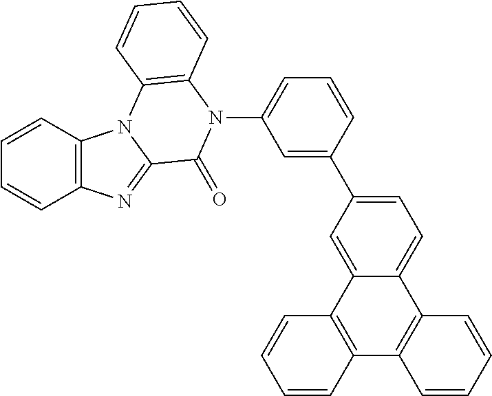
C1=CC2=C(C=C1)N=C1N2C2=C(N(C3=CC=CC(C4=CC=C5C(=C4)C4=C(C6=C5C=CC=C6)C=CC=C4)=C3)C1=O)C=CC=C2
